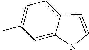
C1=C(C)C=C2C(=C1)C=CN2
